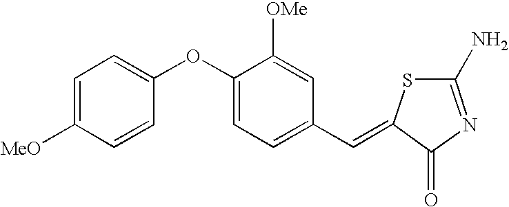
C1=C([MeO])C=CC(OC2=CC=C(C=C3SC(N)=NC3=O)C=C2[OMe])=C1
